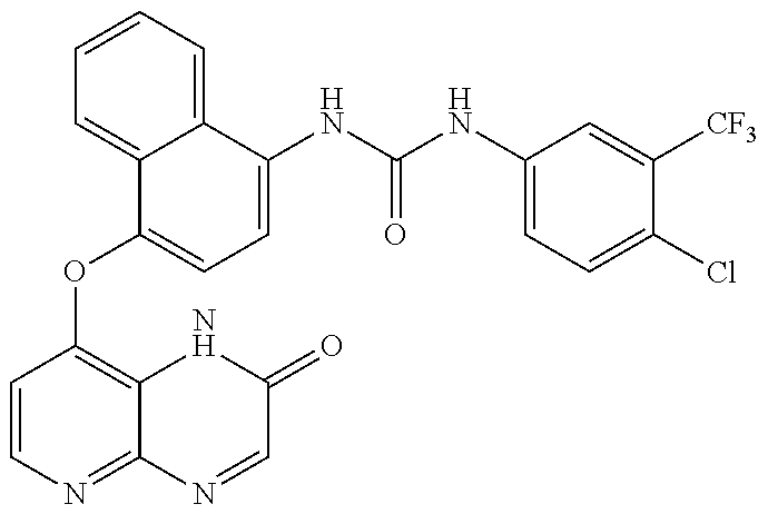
C1=CN=C2C(=C1OC1=CC=C(NC(=O)NC3=CC=C(Cl)C([CF3])=C3)C3=CC=CC=C13)NC(=O)C=N2
